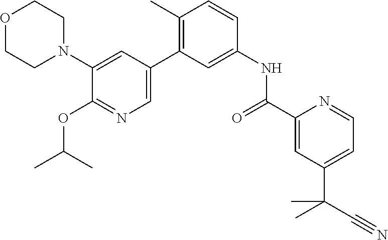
O1CCN(C2=CC(C3=C(C)C=CC(NC(C4=CC(C(C)(C#N)C)=CC=N4)=O)=C3)=CN=C2OC(C)C)CC1
